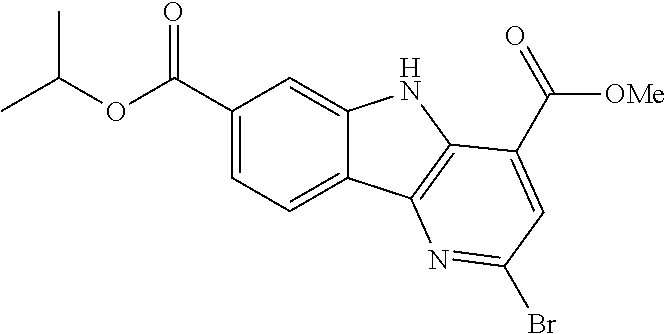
C1(C(OC(C)C)=O)=CC=C2C(=C1)NC1=C2N=C(Br)C=C1C([OMe])=O
